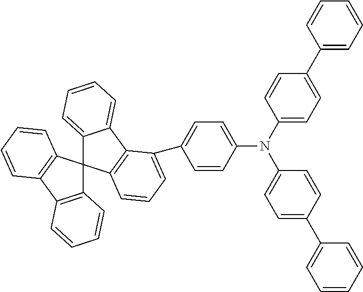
C12=C(C=CC=C1)C1(C3=C2C=CC=C3)C2=C(C3=CC=CC=C31)C(C1=CC=C(N(C3=CC=C(C4=CC=CC=C4)C=C3)C3=CC=C(C4=CC=CC=C4)C=C3)C=C1)=CC=C2
